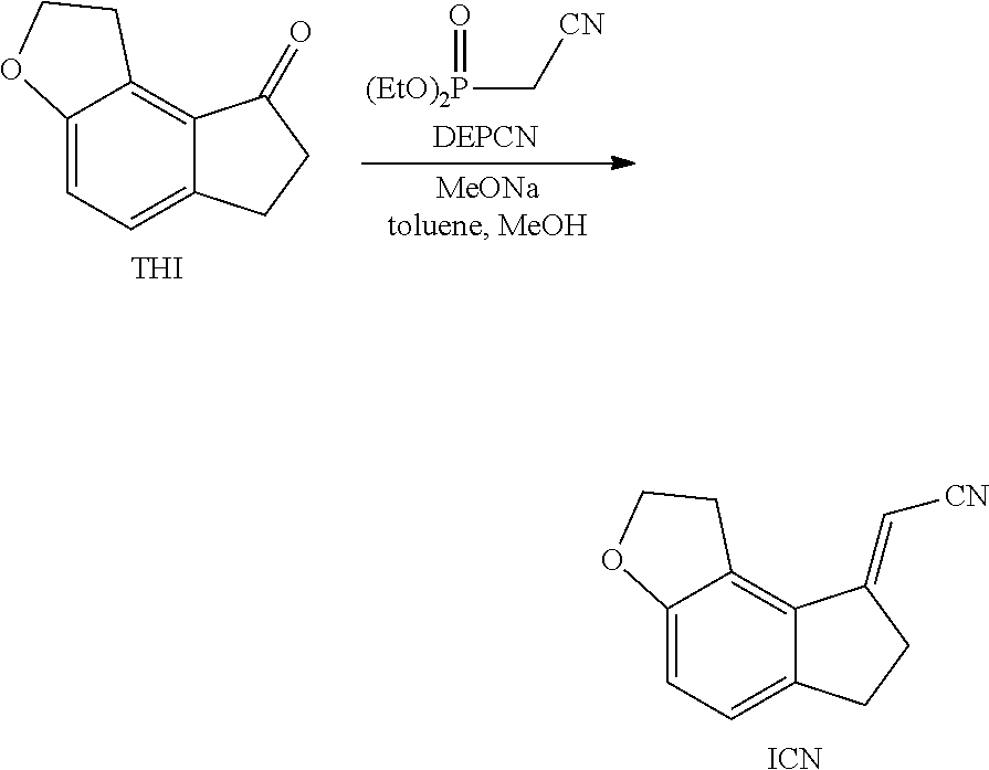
C12=CC=C3C(=C1CCO2)C(=C[CN])CC3.[ICN].C12=CC=C3C(=C1CCO2)C(=O)CC3.[THI].[(EtO)2P](C[CN])=O
